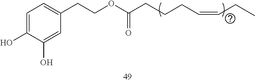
C1=C(O)C(O)=CC(CCOC(=O)CCCC=CCC)=C1
